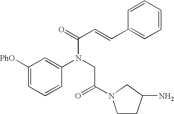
C1([PhO])=CC=CC(N(CC(=O)N2CCC(N)C2)C(C=CC2=CC=CC=C2)=O)=C1
